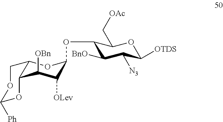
C1(OC2C([OLev])C([OBn])C3C(O2)COC([Ph])O3)C([BnO])C([N3])C([OTDS])OC1C[OAc]
